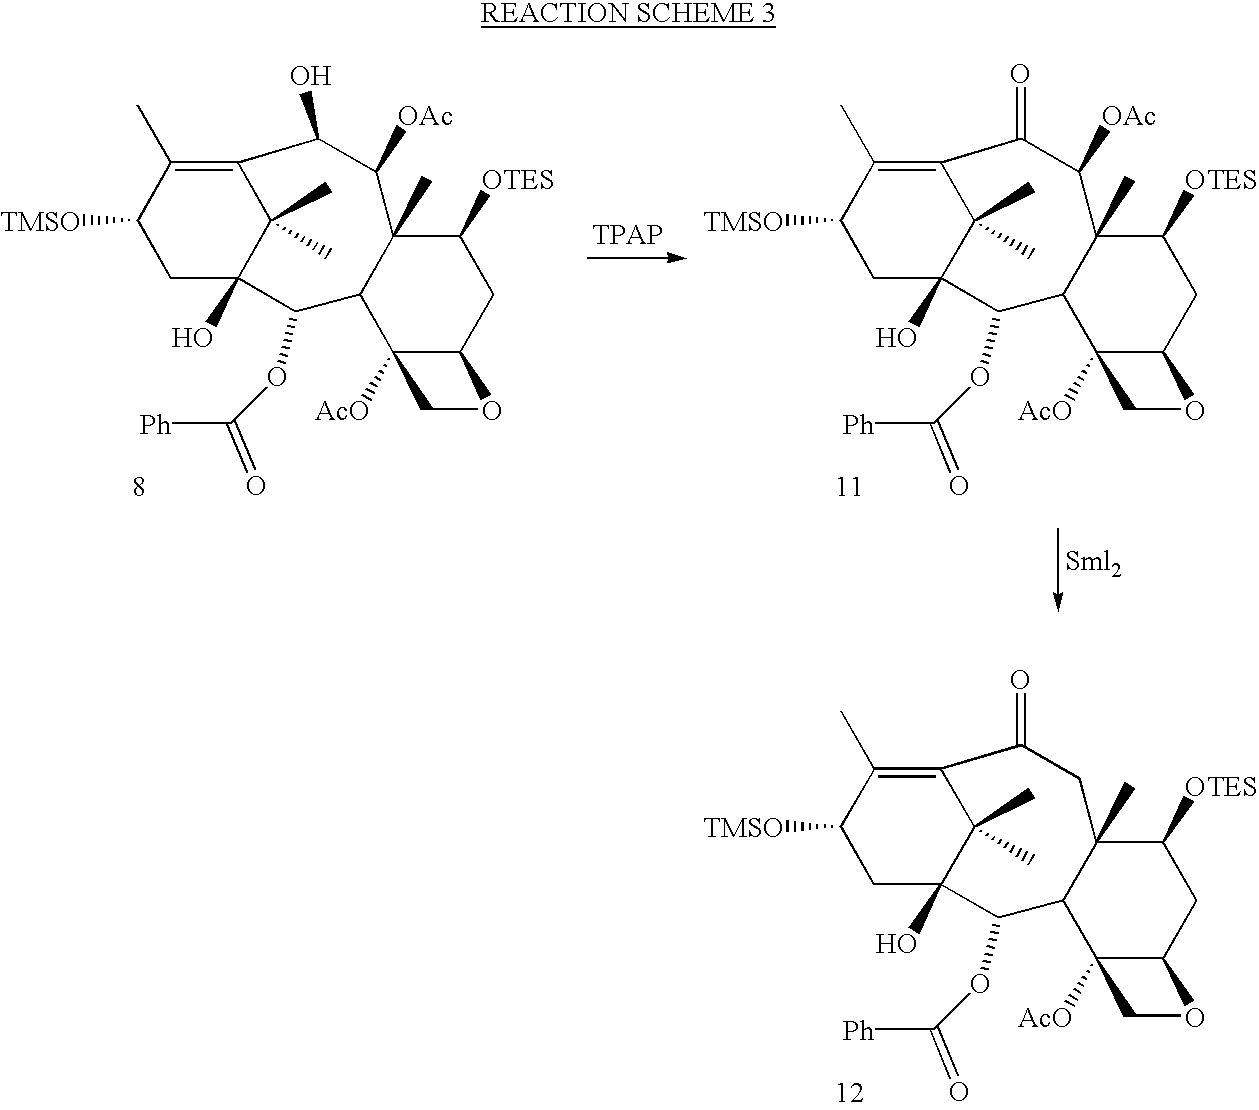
C1C([TMSO])C(C)=C2C(C)(C)C1(O)C(OC([Ph])=O)C1C(C)(C([OAc])C2O)C([OTES])CC2C1([AcO])CO2.C1C([TMSO])C(C)=C2C(C)(C)C1(O)C(OC([Ph])=O)C1C(C)(C([OAc])C2=O)C([OTES])CC2C1([AcO])CO2.C1C([TMSO])C(C)=C2C(C)(C)C1(O)C(OC([Ph])=O)C1C(C)(CC2=O)C([OTES])CC2C1([AcO])CO2
